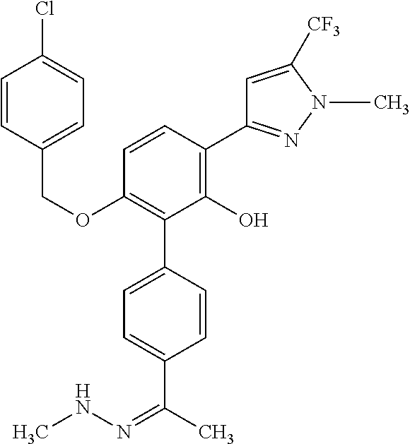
C(OC1=C(C2=CC=C(C(C)=NNC)C=C2)C(O)=C(C2=NN(C)C([CF3])=C2)C=C1)C1=CC=C(Cl)C=C1
